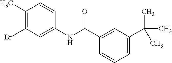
BrC1=C(C)C=CC(NC(C2=CC(C(C)(C)C)=CC=C2)=O)=C1
